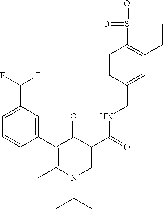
C1=CC(C2=C(C)N(C(C)C)C=C(C(=O)NCC3=CC4=C(C=C3)S(=O)(=O)CC4)C2=O)=CC(C(F)F)=C1
